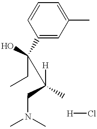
CN(C)CC([H])(C(CC)(C1=CC(C)=CC=C1)O)C.[H]Cl
